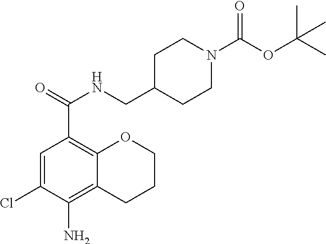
C1=C(Cl)C(N)=C2C(=C1C(=O)NCC1CCN(C(OC(C)(C)C)=O)CC1)OCCC2
